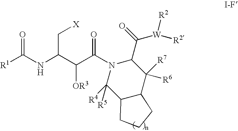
[R1]C(NC(C(C(=O)N1C([R5])([R4])C2C(C([R7])([R6])C1C(=O)[W]([R2])[R2])CCC2)[OR3])C[X])=O
